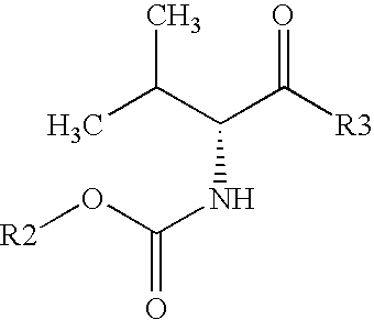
[R2]OC(NC(C([R3])=O)C(C)C)=O
